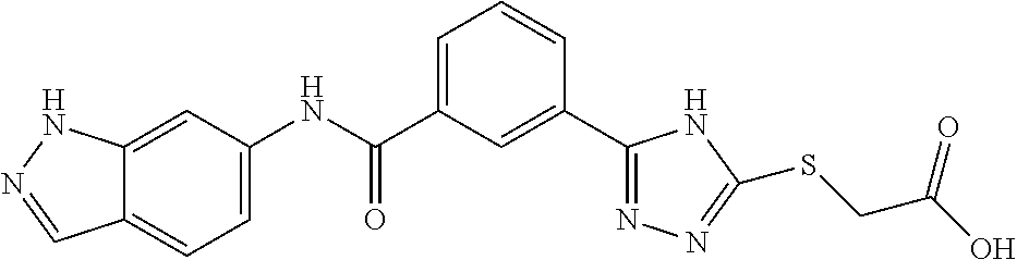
C1=C(C(NC2=CC=C3C(=C2)NN=C3)=O)C=C(C2=NN=C(SCC(O)=O)N2)C=C1
